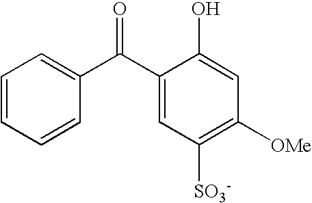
C1=CC=CC(C(C2=CC([SO3-])=C([OMe])C=C2O)=O)=C1
